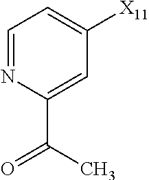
C1=NC(C(C)=O)=CC([X11])=C1
